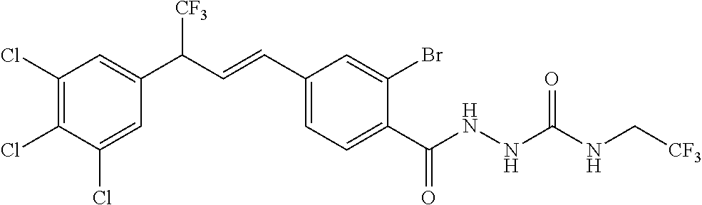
C1(Cl)=C(Cl)C(Cl)=CC(C(C=CC2=CC=C(C(NNC(=O)NC[CF3])=O)C(Br)=C2)[CF3])=C1
